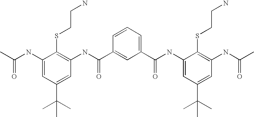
C1(NC(=O)C)=CC(C(C)(C)C)=CC(NC(C2=CC(C(=O)NC3=CC(C(C)(C)C)=CC(NC(=O)C)=C3SCCN)=CC=C2)=O)=C1SCCN
